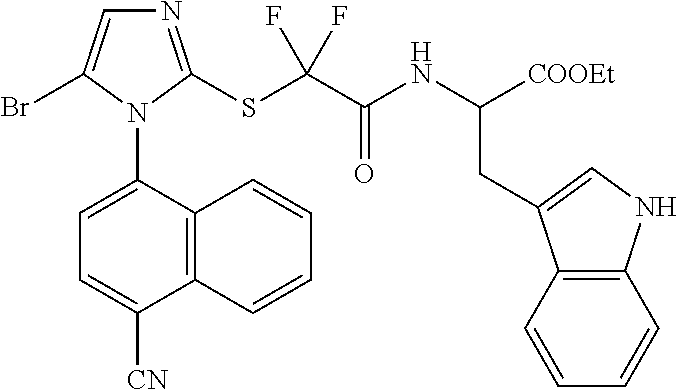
C12=C(C(N3C(Br)=CN=C3SC(C(NC([COOEt])CC3=CNC4=C3C=CC=C4)=O)(F)F)=CC=C1[CN])C=CC=C2
